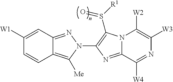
C12=C([Me])N(C3=C(S([R1])=O)N4C(=N3)C([W4])=NC([W3])=C4[W2])N=C1C=C([W1])C=C2
